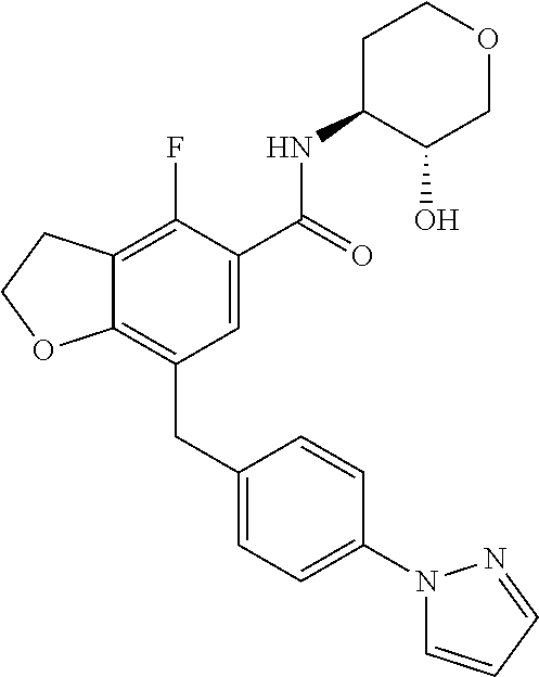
C12=C(CC3=CC=C(N4C=CC=N4)C=C3)C=C(C(NC3C(O)COCC3)=O)C(F)=C1CCO2
